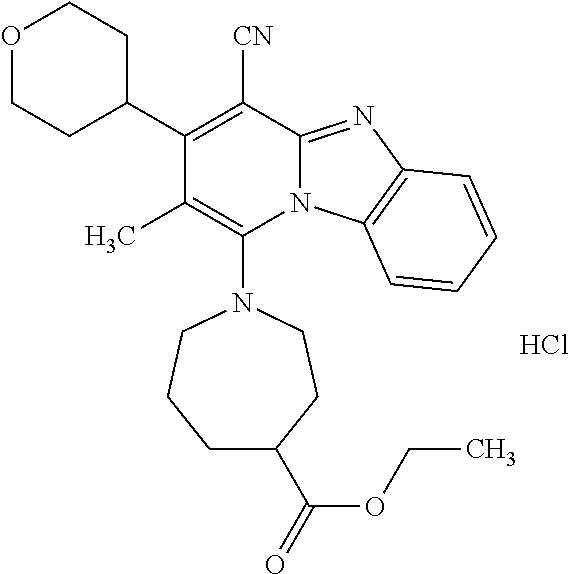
Cl.C1(C2CCOCC2)=C([CN])C2=NC3=C(N2C(N2CCCC(C(=O)OCC)CC2)=C1C)C=CC=C3
